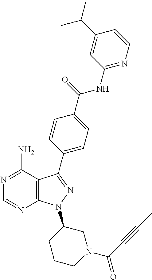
C12=C(C(N)=NC=N1)C(C1=CC=C(C(NC3=NC=CC(C(C)C)=C3)=O)C=C1)=NN2C1CCCN(C(=O)C#CC)C1
